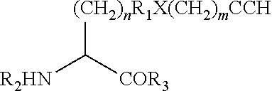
[(CH2)nR1X(CH2)mCCH]C([COR3])[R2HN]
